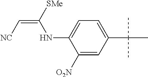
C1(C(C)(C)C)=CC=C(NC(=C[NC])[SMe])C([O2N])=C1
